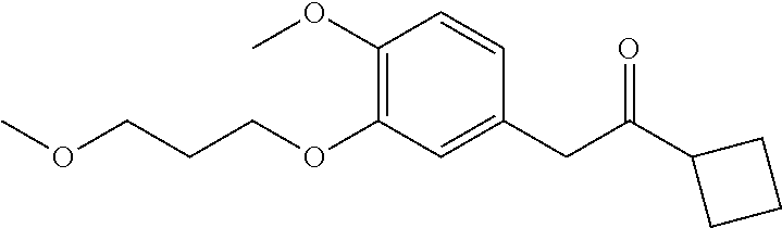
C1(OC)=C(OCCCOC)C=C(CC(C2CCC2)=O)C=C1
